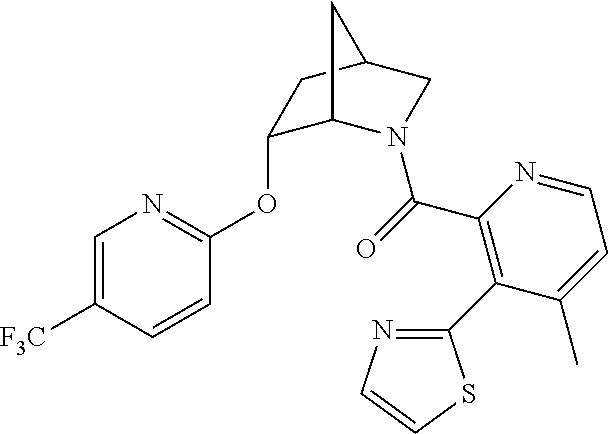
C1=C([F3C])C=CC(OC2C3N(C(=O)C4=C(C5=NC=CS5)C(C)=CC=N4)CC(C2)C3)=N1
